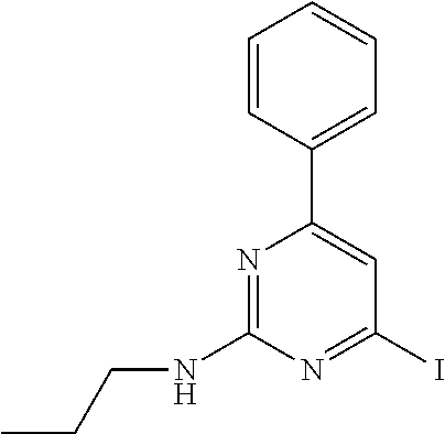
C1(C2=CC(I)=NC(NCCC)=N2)=CC=CC=C1
